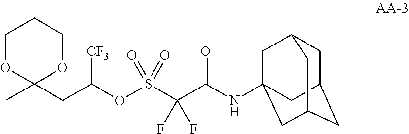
C1OC(C)(CC(OS(C(C(NC23CC4CC(CC(C2)C4)C3)=O)(F)F)(=O)=O)[CF3])OCC1
